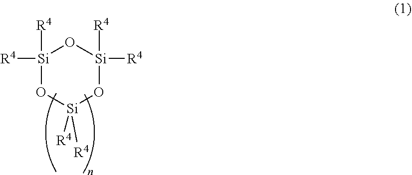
[Si]1([R4])([R4])O[Si]([R4])([R4])O[Si]([R4])([R4])O1
